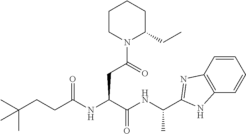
C(CC(NC(CCC(C)(C)C)=O)C(NC(C)C1=NC2=C(C=CC=C2)N1)=O)(=O)N1CCCCC1CC
